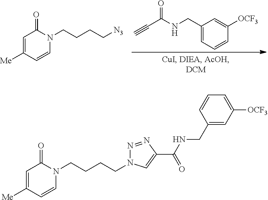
C1=C([Me])C=CN(CCCCN2N=NC(C(=O)NCC3=CC([OCF3])=CC=C3)=C2)C1=O.C1=C([Me])C=CN(CCCC[N3])C1=O.C1([OCF3])=CC(CNC(C#C)=O)=CC=C1
